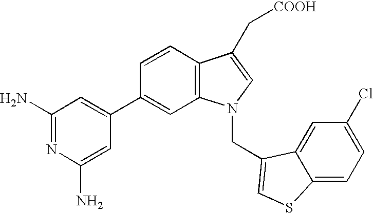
C1=CC2=C(C=C1C1=CC(N)=NC(N)=C1)N(CC1=CSC3=CC=C(Cl)C=C31)C=C2C[COOH]
